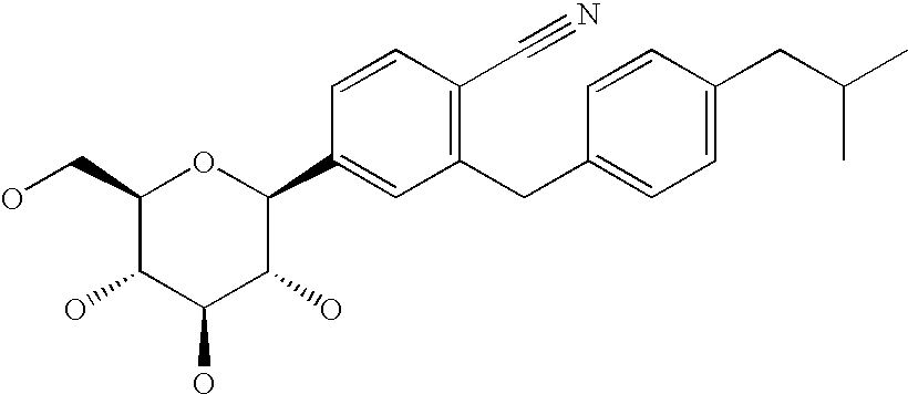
C1(CO)C(O)C(O)C(O)C(C2=CC(CC3=CC=C(CC(C)C)C=C3)=C(C#N)C=C2)O1
